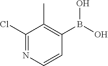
C1(Cl)=NC=CC(B(O)O)=C1C
